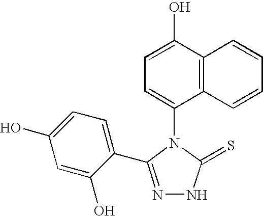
C1=C(O)C2=C(C(N3C(=S)NN=C3C3=CC=C(O)C=C3O)=C1)C=CC=C2
